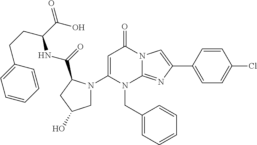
C1(N2CC(O)CC2C(=O)NC(CCC2=CC=CC=C2)C(O)=O)=CC(=O)N2C(=NC(C3=CC=C(Cl)C=C3)=C2)N1CC1=CC=CC=C1
